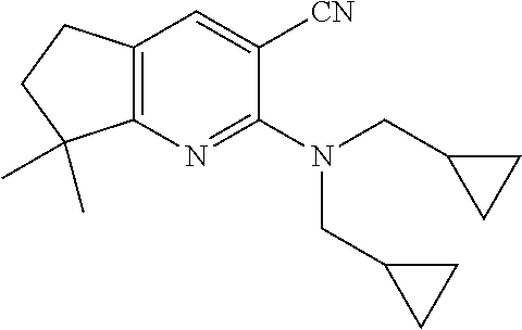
C12=C(N=C(N(CC3CC3)CC3CC3)C([CN])=C1)C(C)(C)CC2
